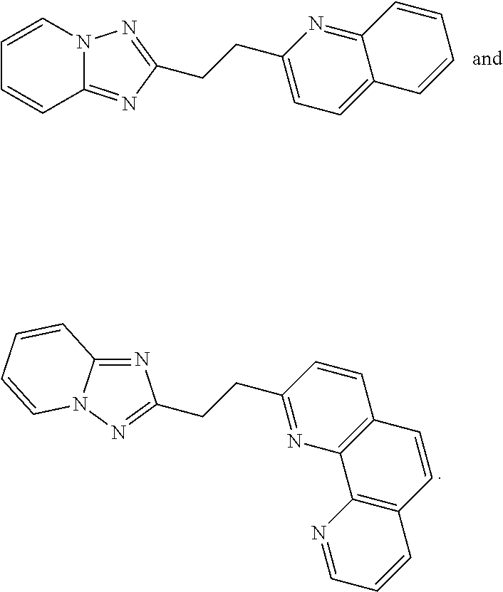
C1=CN2C(=NC(CCC3=CC=C4C(=N3)C=CC=C4)=N2)C=C1.N1=C2N(N=C1CCC1=NC3=C(C=C1)C=CC1=C3N=CC=C1)C=CC=C2
